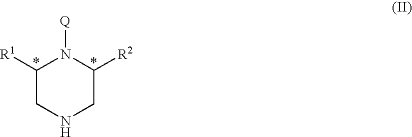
C1([R1])CNCC([R2])N1[Q]
